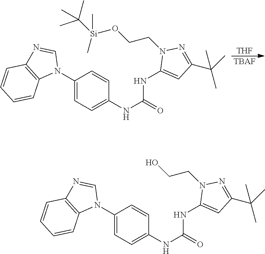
[THF].[TBAF].C1(N2C=NC3=C2C=CC=C3)=CC=C(NC(=O)NC2=CC(C(C)(C)C)=NN2CCO[Si](C)(C)C(C)(C)C)C=C1.C1(N2C=NC3=C2C=CC=C3)=CC=C(NC(=O)NC2=CC(C(C)(C)C)=NN2CCO)C=C1
